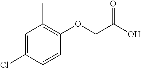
C1(OCC(O)=O)=C(C)C=C(Cl)C=C1
